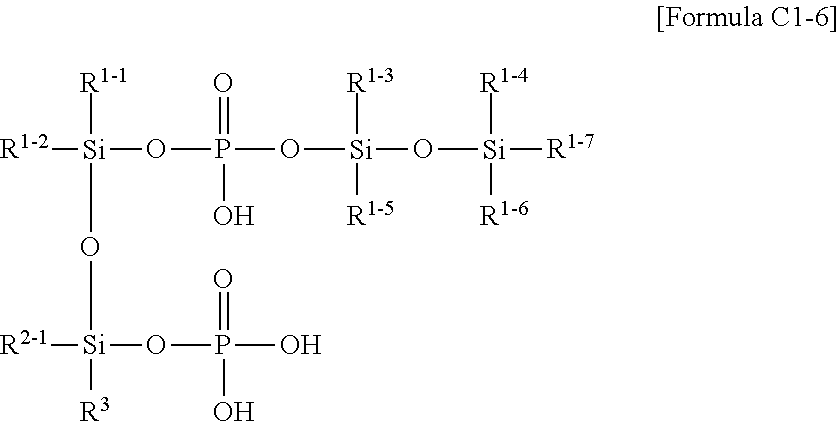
[R1-2][Si](OP(O[Si](O[Si]([R1-7])([R1-4])[R1-6])([R1-3])[R1-5])(=O)O)([R1-1])O[Si]([R3])(OP(O)(=O)O)[R2-1]
